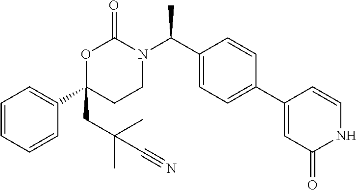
C1=CC=CC(C2(CC(C)(C)C#N)CCN(C(C3=CC=C(C4=CC(=O)NC=C4)C=C3)C)C(=O)O2)=C1
